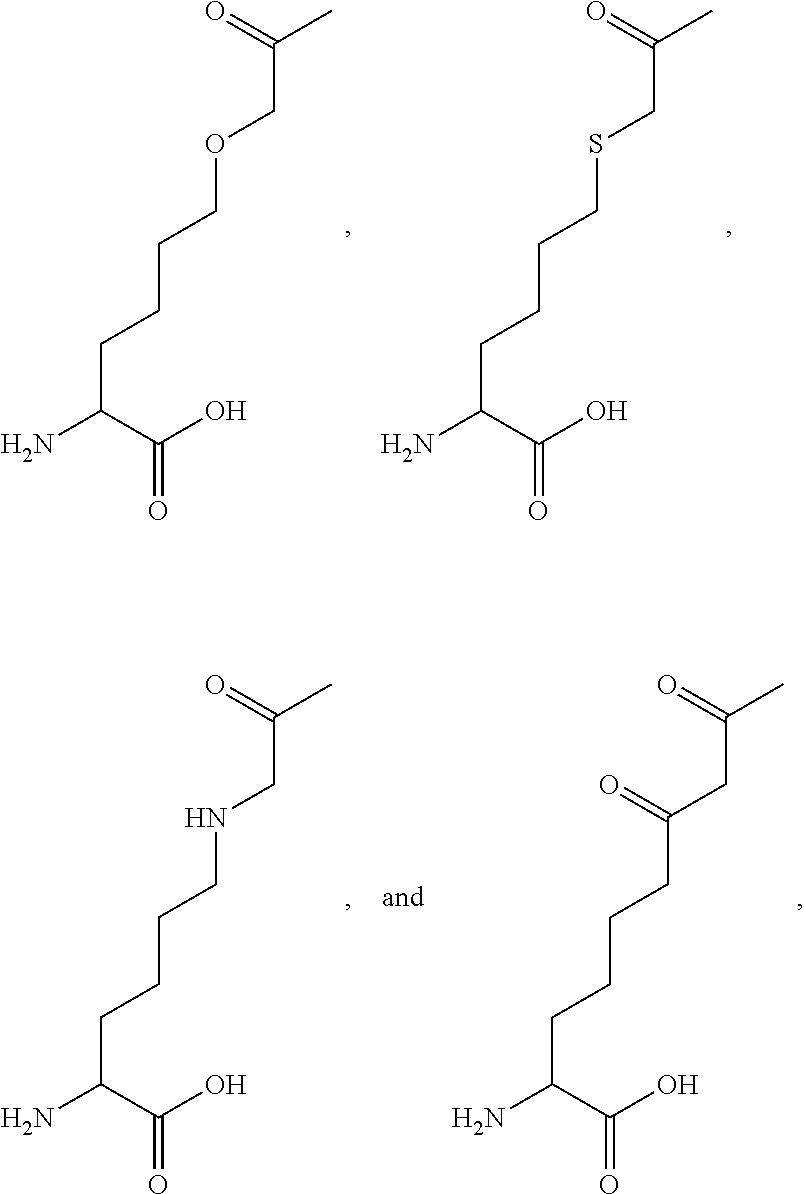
NC(C(O)=O)CCCCOCC(C)=O.NC(C(O)=O)CCCCSCC(C)=O.NC(C(O)=O)CCCCNCC(C)=O.NC(C(O)=O)CCCCC(CC(C)=O)=O
